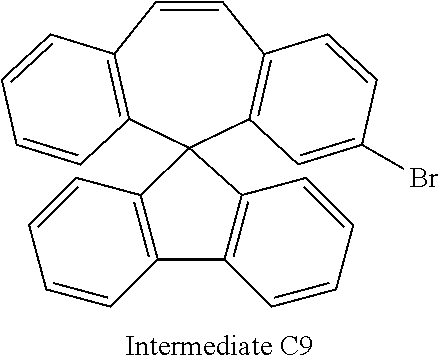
C1=CC2=C(C=C(Br)C=C2)C2(C3=C1C=CC=C3)C1=C(C3=C2C=CC=C3)C=CC=C1
